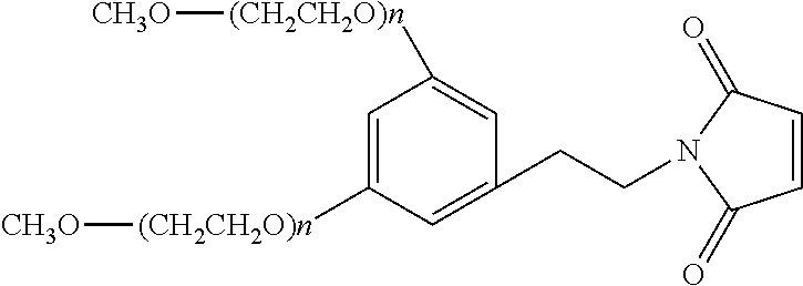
C1=CC(=O)N(CCC2=CC([(CH2CH2O)n][CH3O])=CC([(CH2CH2O)n][CH3O])=C2)C1=O
